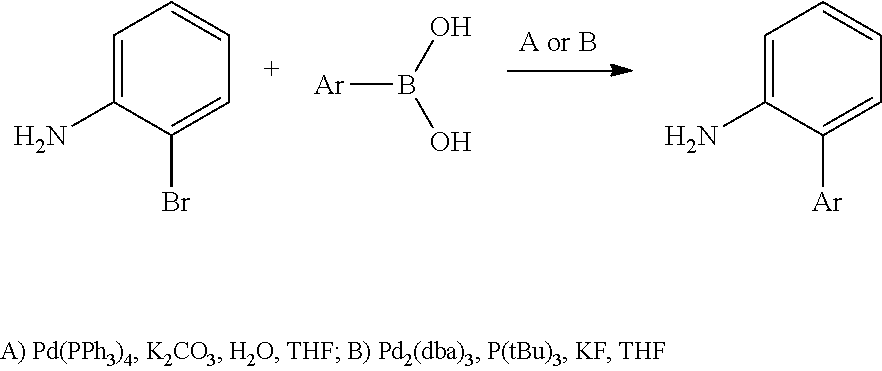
C1=C(N)C(Br)=CC=C1.[Ar]B(O)O.C1=C(N)C([Ar])=CC=C1
